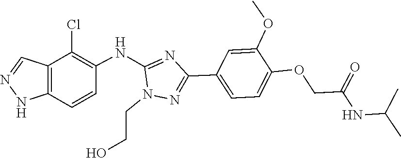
N1N=CC2=C1C=CC(NC1=NC(C3=CC=C(OCC(NC(C)C)=O)C(OC)=C3)=NN1CCO)=C2Cl
